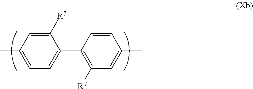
C1(C)=CC=C(C2=C([R7])C=C(C)C=C2)C([R7])=C1
